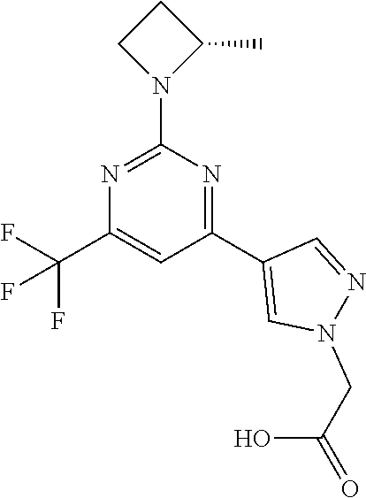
N1=C(N2C(C)CC2)N=C(C2=CN(CC(=O)O)N=C2)C=C1C(F)(F)F
